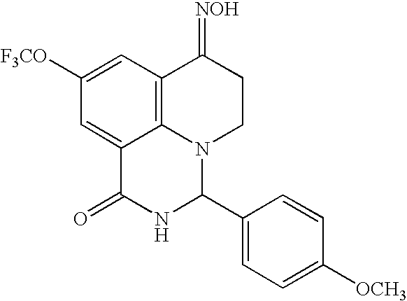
C1([F3CO])=CC2=C3C(=C1)C(=O)NC(C1=CC=C([OCH3])C=C1)N3CCC2=[NOH]
